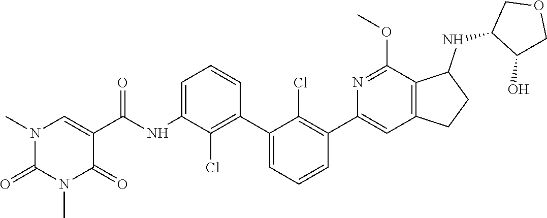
N1(C)C(=O)N(C)C=C(C(=O)NC2=CC=CC(C3=CC=CC(C4=CC5=C(C(NC6COCC6O)CC5)C(OC)=N4)=C3Cl)=C2Cl)C1=O
